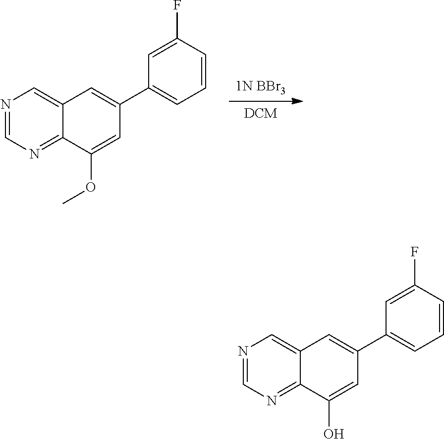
[1N BBr3].[DCM].N1=CN=C2C(=C1)C=C(C1=CC=CC(F)=C1)C=C2OC.N1=CN=C2C(=C1)C=C(C1=CC=CC(F)=C1)C=C2O
